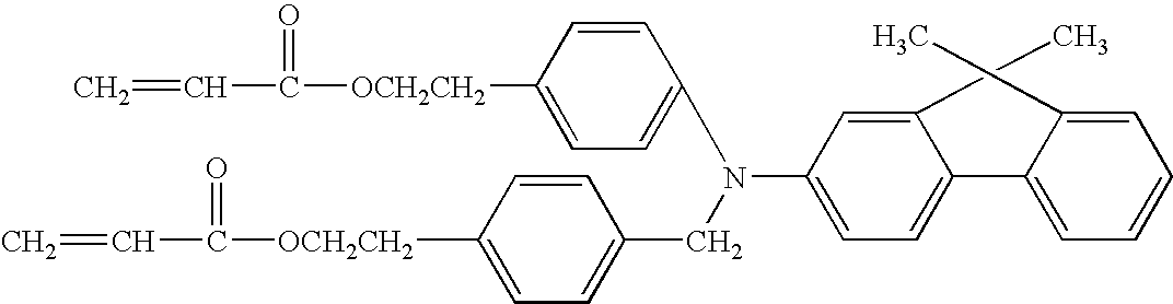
C=CC(=O)[OCH2CH2]C1=CC=C(N(C2=CC=C(C3=CC=CC=C3C)C(C)=C2)CC2=CC=C([OCH2CH2]C(C=C)=O)C=C2)C=C1
